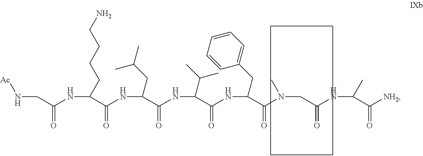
N(CC(NC(C(NC(C(NC(C(NC(C(N(CC(NC(C([NH2])=O)C)=O)C)=O)CC1=CC=CC=C1)=O)C(C)C)=O)CC(C)C)=O)CCCCN)=O)[Ac]
